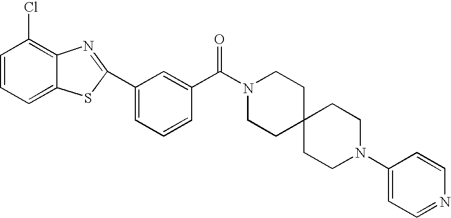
C1N(C(C2=CC(C3=NC4=C(Cl)C=CC=C4S3)=CC=C2)=O)CCC2(CCN(C3=CC=NC=C3)CC2)C1
